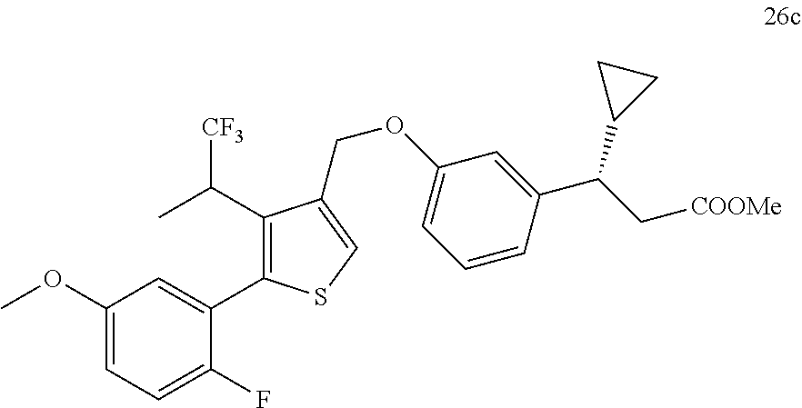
C1(C(C)[CF3])=C(C2=CC(OC)=CC=C2F)SC=C1COC1=CC=CC(C(C[COOMe])C2CC2)=C1
